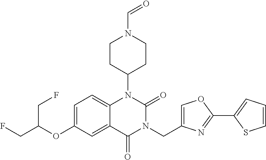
C1=C(OC(CF)CF)C=C2C(=C1)N(C1CCN(C=O)CC1)C(=O)N(CC1=COC(C3=CC=CS3)=N1)C2=O
